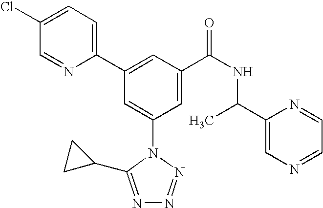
C1(C2=CC(C(NC(C3=CN=CC=N3)C)=O)=CC(N3C(C4CC4)=NN=N3)=C2)=CC=C(Cl)C=N1
